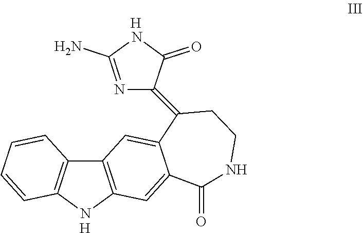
C12=C(NC3=C1C=CC=C3)C=C1C(=C2)C(=C2C(=O)NC(N)=N2)CCNC1=O.[H].[H]
